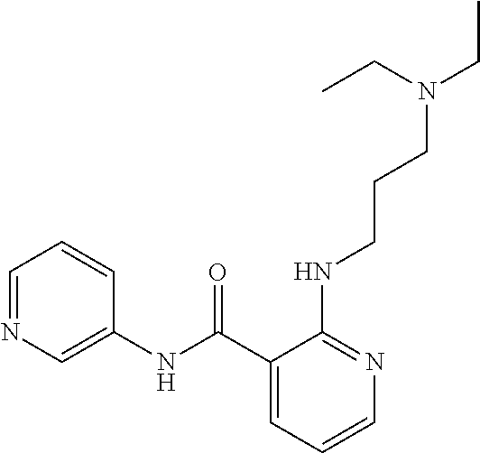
C1(C(NC2=CN=CC=C2)=O)=CC=CN=C1NCCCN(CC)CC
